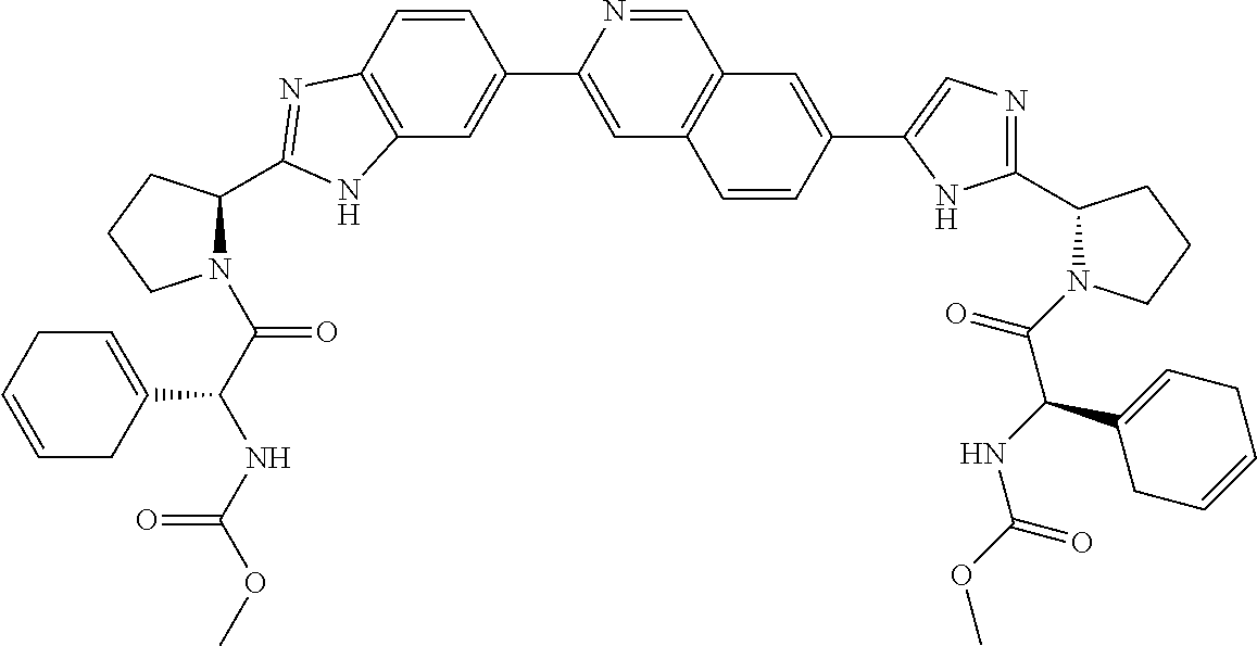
C12=C(C=CC(C3=CC4=C(C=N3)C=C(C3=CN=C(C5N(C(C(NC(=O)OC)C6=CCC=CC6)=O)CCC5)N3)C=C4)=C1)N=C(C1N(C(C(NC(OC)=O)C3=CCC=CC3)=O)CCC1)N2
